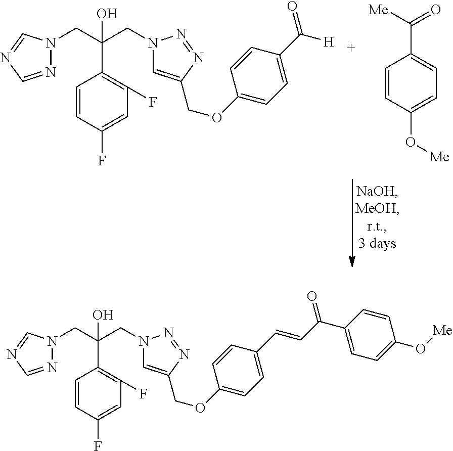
O(C1=CC=C(C([Me])=O)C=C1)[Me].C1=CC(F)=CC(F)=C1C(CN1N=CN=C1)(CN1C=C(COC2=CC=C(C([H])=O)C=C2)N=N1)O.C1=CC(F)=CC(F)=C1C(CN1N=CN=C1)(CN1C=C(COC2=CC=C(C=CC(=O)C3=CC=C(O[Me])C=C3)C=C2)N=N1)O
